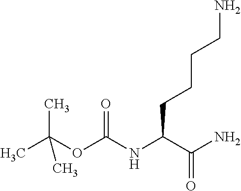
CC(OC(NC(C(N)=O)CCCCN)=O)(C)C
